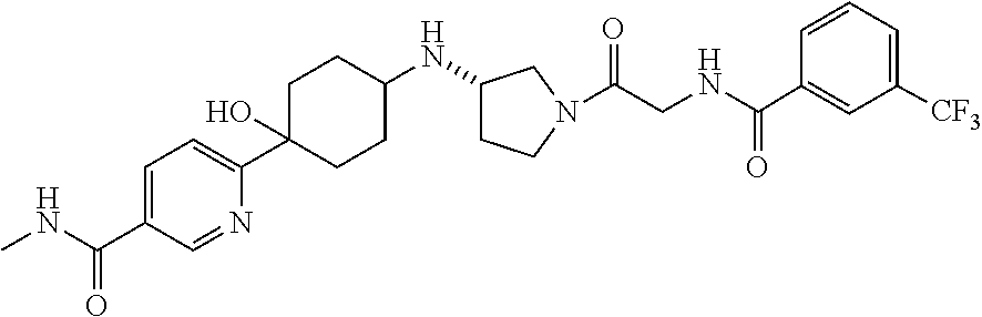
C1=C(C(NC)=O)C=NC(C2(O)CCC(NC3CCN(C(CNC(C4=CC([CF3])=CC=C4)=O)=O)C3)CC2)=C1
